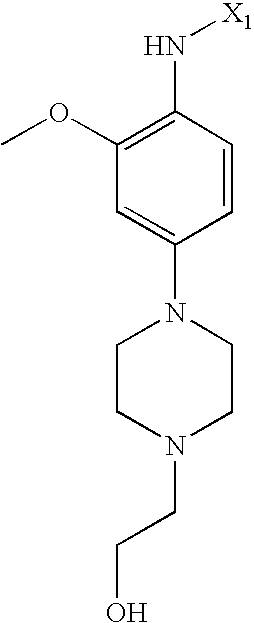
C1=C(N2CCN(CCO)CC2)C=CC(N[X1])=C1OC
